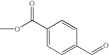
COC(C1=CC=C(C=O)C=C1)=O
